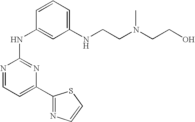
N1=CC=C(C2=NC=CS2)N=C1NC1=CC(NCCN(CCO)C)=CC=C1
